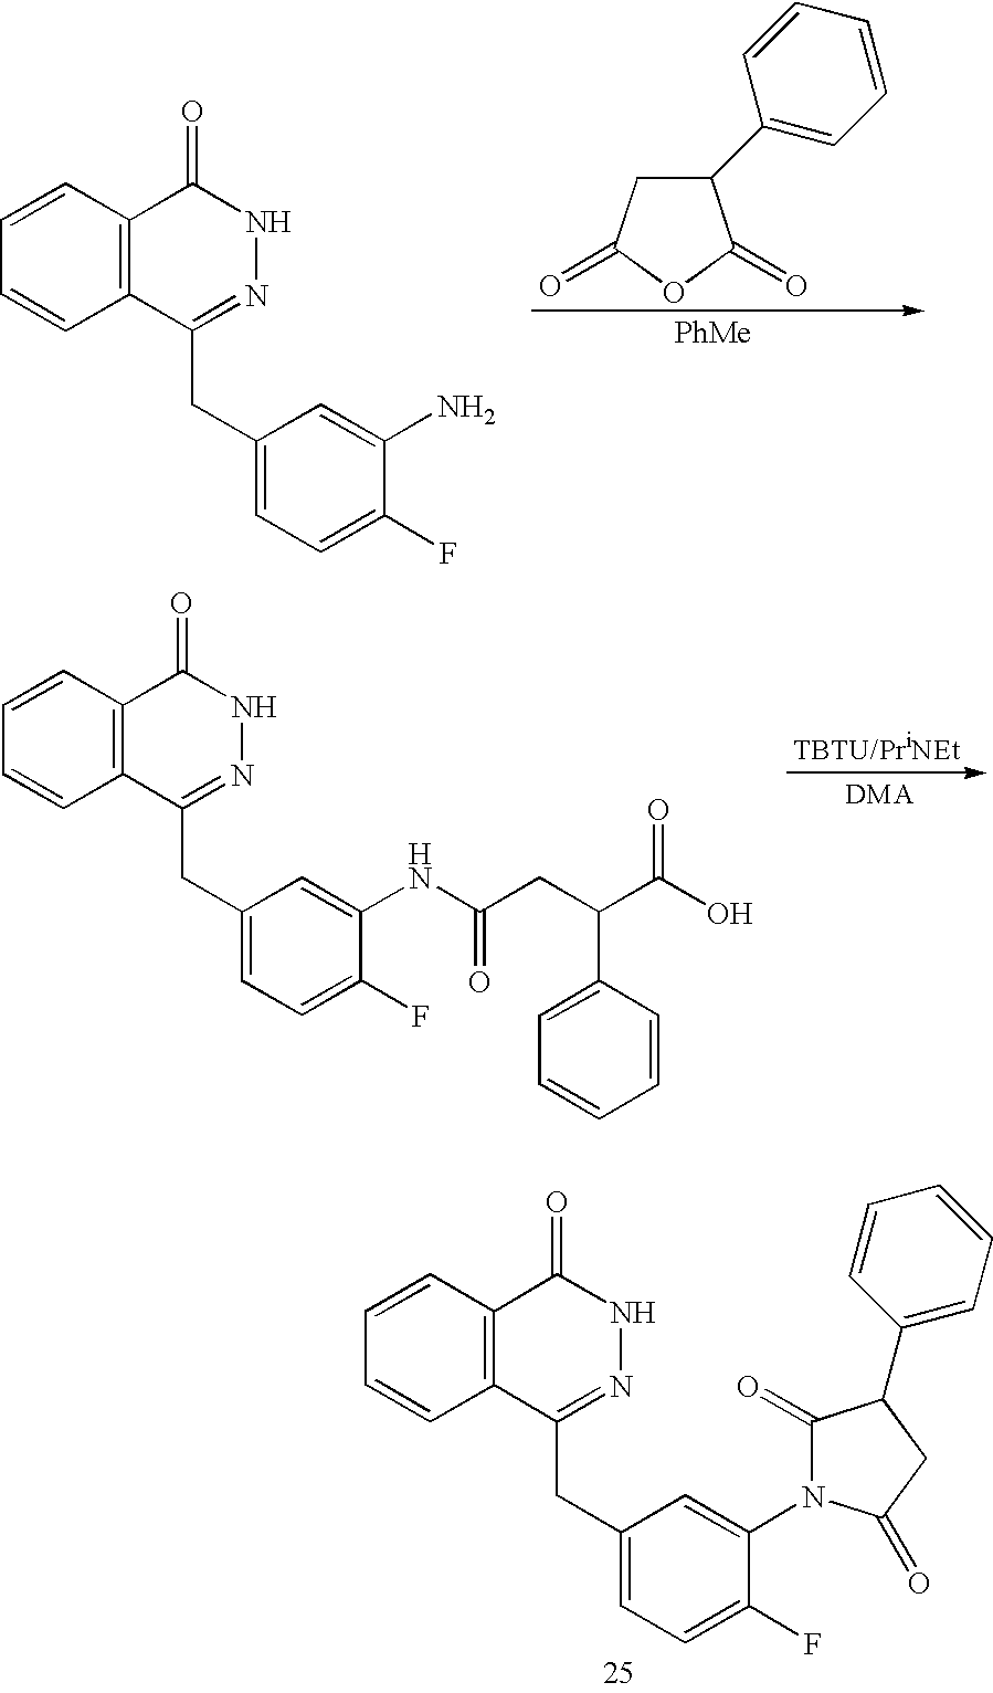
C1=CC2=C(C=C1)C(CC1=CC=C(F)C(N3C(=O)C(C4=CC=CC=C4)CC3=O)=C1)=NNC2=O.C1=CC2=C(C=C1)C(CC1=CC=C(F)C(NC(CC(C(O)=O)C3=CC=CC=C3)=O)=C1)=NNC2=O.C1=CC2=C(C=C1)C(CC1=CC=C(F)C(N)=C1)=NNC2=O.C1(C2=CC=CC=C2)CC(=O)OC1=O.[PhMe]
